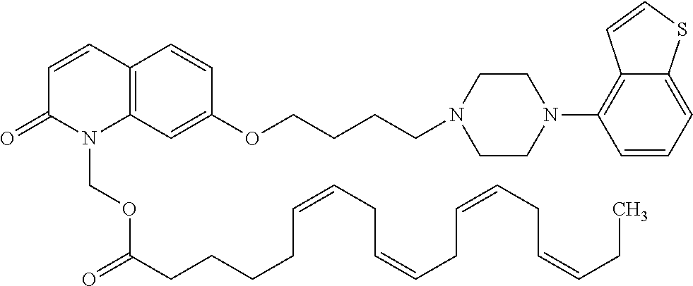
C12=C(C=C(OCCCCN3CCN(C4=C5C(=CC=C4)SC=C5)CC3)C=C1)N(COC(CCCCC=CCC=CCC=CCC=CCC)=O)C(=O)C=C2
